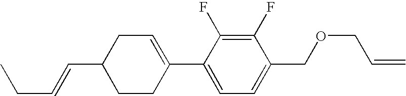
C1(F)=C(F)C(C2=CCC(C=CCC)CC2)=CC=C1COCC=C
